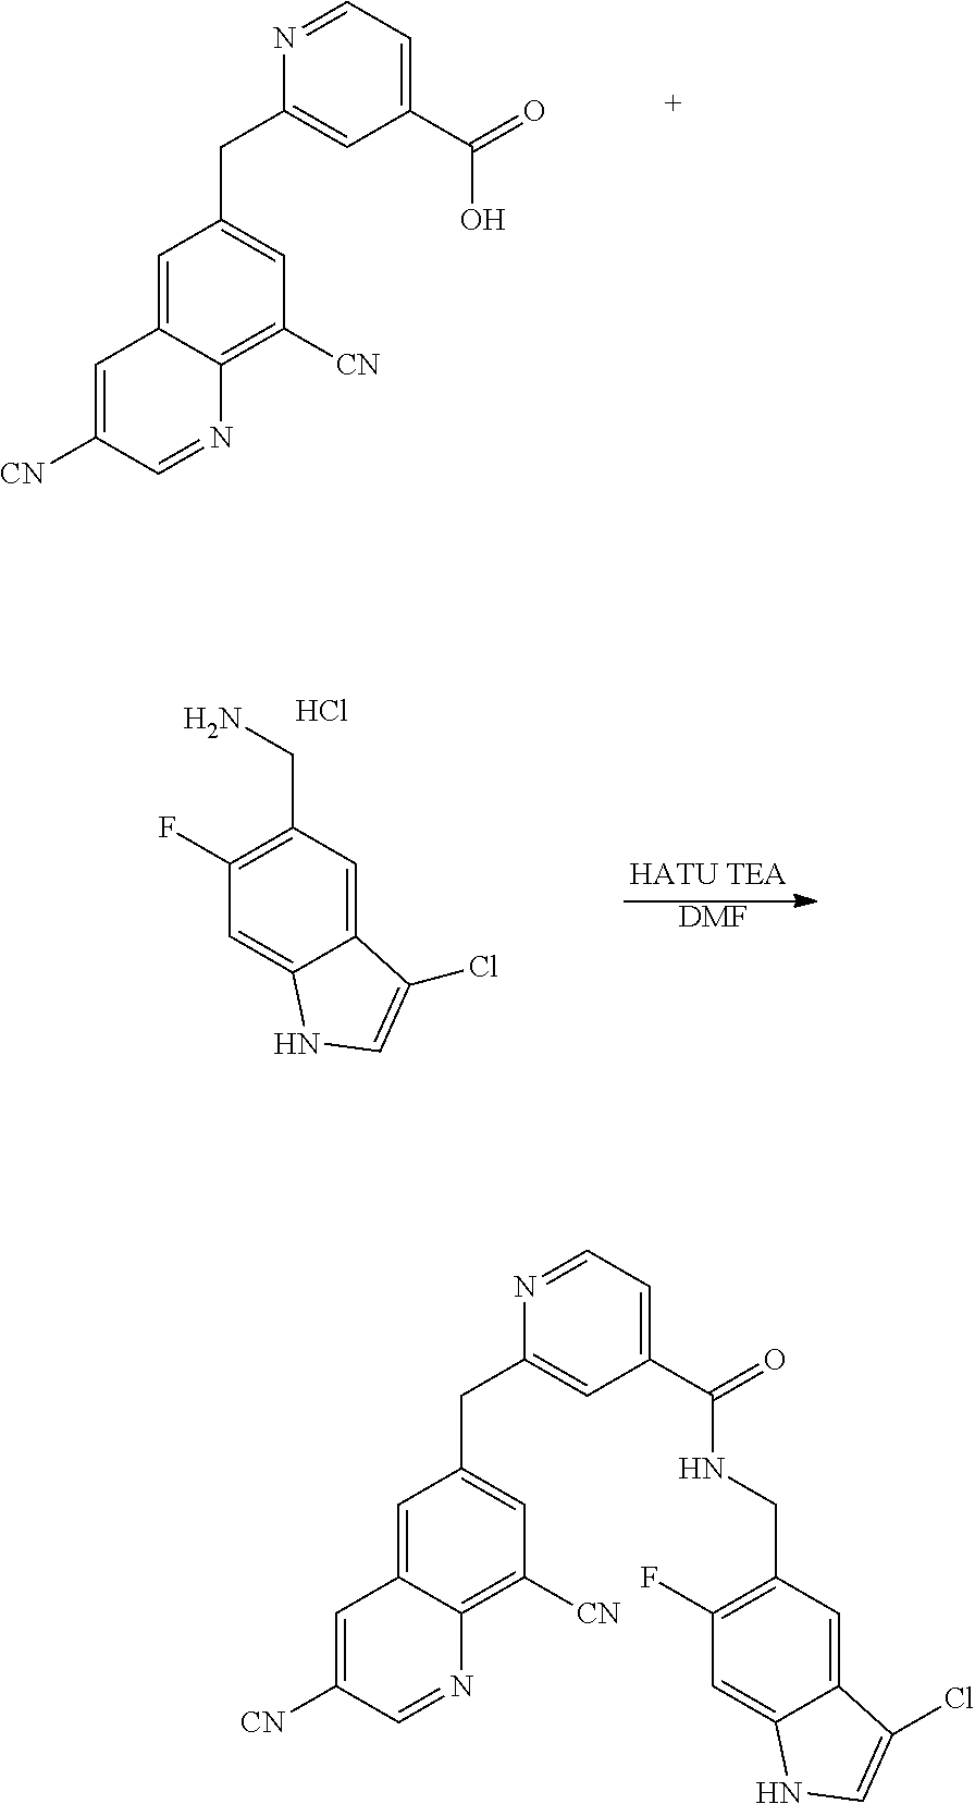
N1=CC=C(C(=O)O)C=C1CC1=CC([CN])=C2C(=C1)C=C([CN])C=N2.[DMF].C1(F)=C(CN)C=C2C(=C1)NC=C2Cl.Cl.N1=CC=C(C(=O)NCC2=C(F)C=C3C(=C2)C(Cl)=CN3)C=C1CC1=CC([CN])=C2C(=C1)C=C([CN])C=N2
